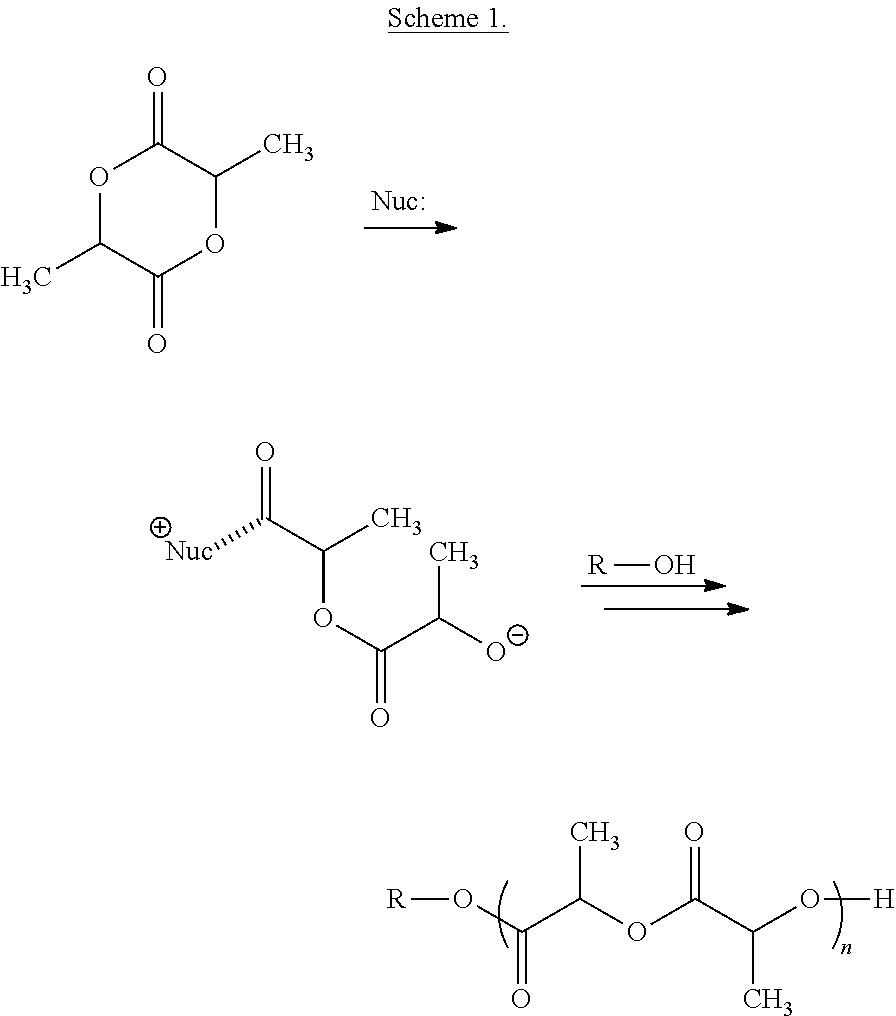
O1C(C)C(=O)OC(C)C1=O.[R]O.[Nuc]C(C(C)OC(C([O-])C)=O)=O.O(C(C(OC(C(O[H])C)=O)C)=O)[R]
